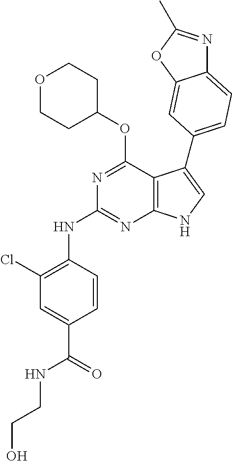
N(C1=NC2=C(C(OC3CCOCC3)=N1)C(C1=CC=C3N=C(C)OC3=C1)=CN2)C1=C(Cl)C=C(C(=O)NCCO)C=C1
